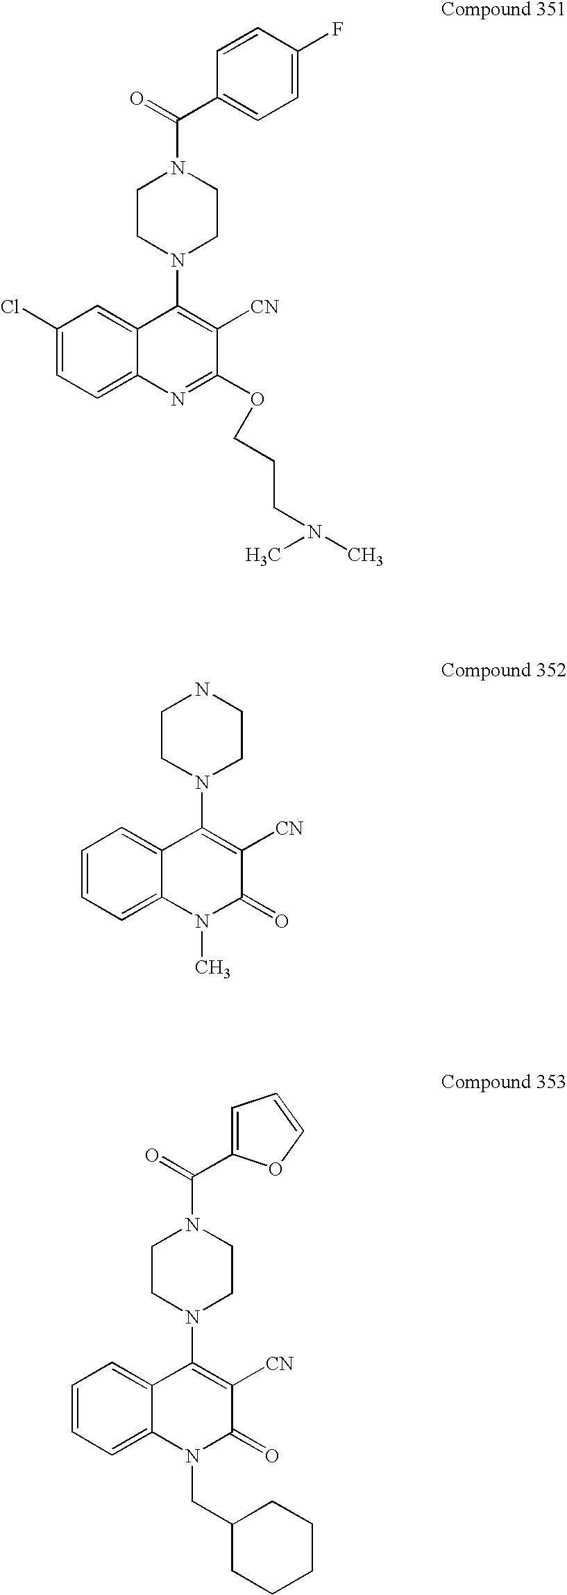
C1(Cl)=CC=C2C(=C1)C(N1CCN(C(=O)C3=CC=C(F)C=C3)CC1)=C([CN])C(OCCCN(C)C)=N2.C1=CC=C2C(=C1)C(N1CCNCC1)=C([CN])C(=O)N2C.C1=CC=C2C(=C1)C(N1CCN(C(=O)C3=CC=CO3)CC1)=C([CN])C(=O)N2CC1CCCCC1
